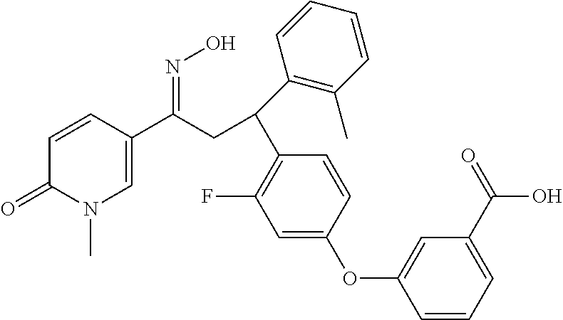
C1(C(CC(=NO)C2=CN(C)C(=O)C=C2)C2=C(C)C=CC=C2)=C(F)C=C(OC2=CC(C(=O)O)=CC=C2)C=C1
